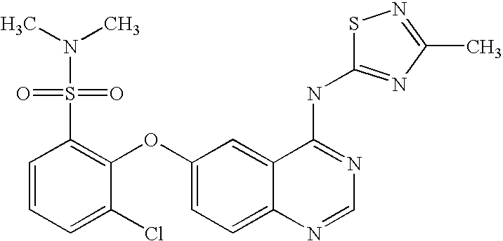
C1=CC=C(Cl)C(OC2=CC=C3C(=C2)C(NC2=NC(C)=NS2)=NC=N3)=C1S(N(C)C)(=O)=O
